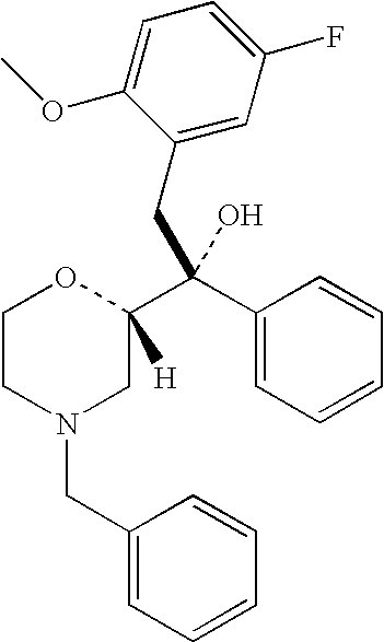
C1=C(F)C=C(CC(C2=CC=CC=C2)(C2([H])OCCN(CC3=CC=CC=C3)C2)O)C(OC)=C1
